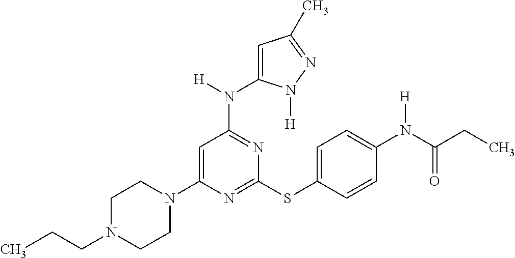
N1=C(SC2=CC=C(N(C(CC)=O)[H])C=C2)N=C(N(C2=CC(C)=NN2[H])[H])C=C1N1CCN(CCC)CC1
